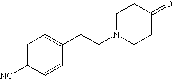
C1=C([NC])C=CC(CCN2CCC(=O)CC2)=C1
